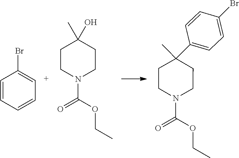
C1(Br)=CC=CC=C1.O=C(N1CCC(C)(O)CC1)OCC.O=C(N1CCC(C2=CC=C(Br)C=C2)(C)CC1)OCC
